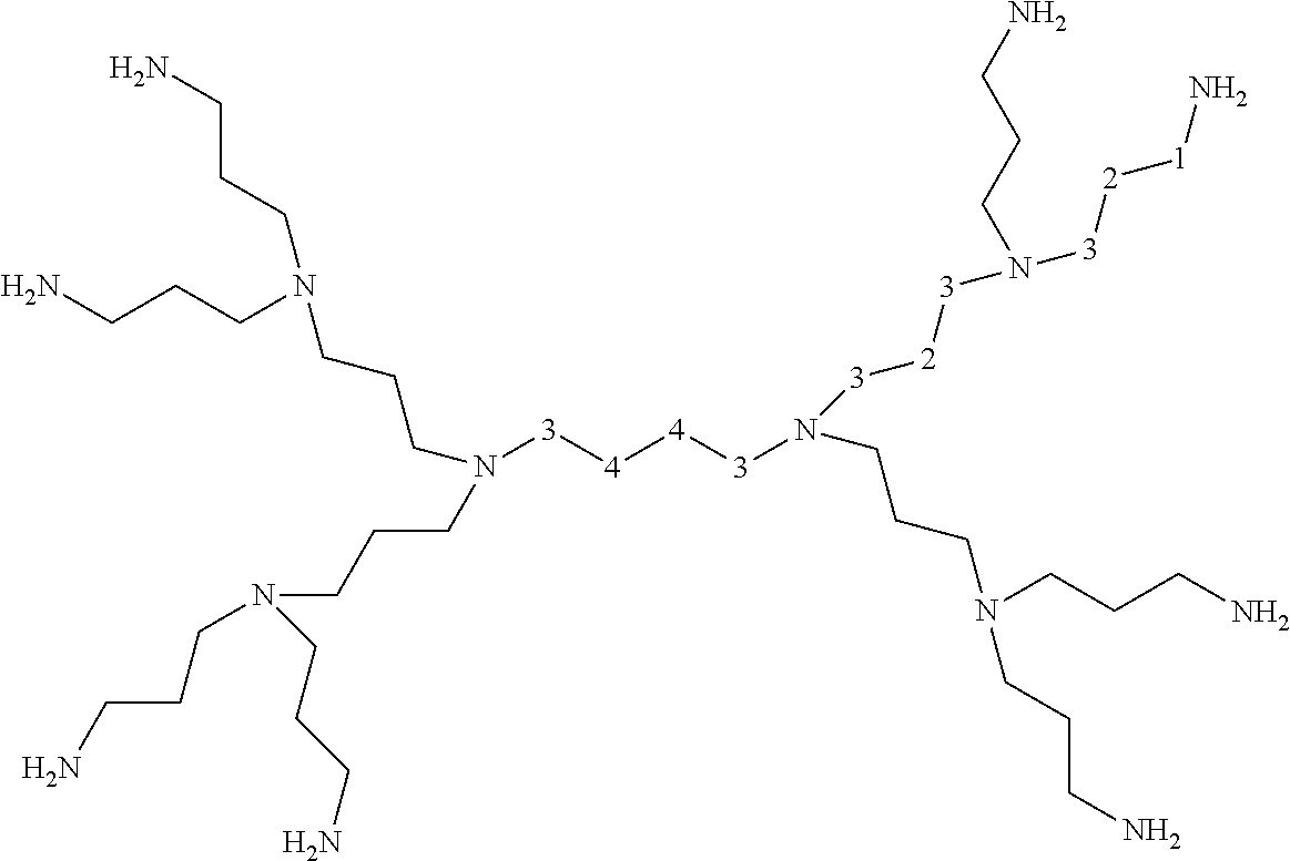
N([3][4][4][3]N(CCCN(CCCN)CCCN)[3][2][3]N([3][2][1]N)CCCN)(CCCN(CCCN)CCCN)CCCN(CCCN)CCCN
